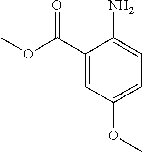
C1(C(OC)=O)=CC(OC)=CC=C1N
